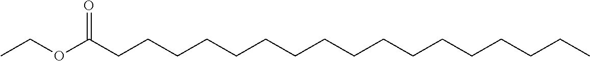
CCOC(CCCCCCCCCCCCCCCCC)=O
